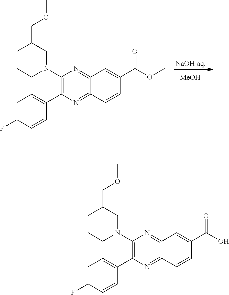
C1=C(F)C=CC(C2=C(N3CCCC(COC)C3)N=C3C(=N2)C=CC(C(O)=O)=C3)=C1.C1=C(F)C=CC(C2=C(N3CCCC(COC)C3)N=C3C(=N2)C=CC(C(OC)=O)=C3)=C1.[NaOH aq].[MeOH]
